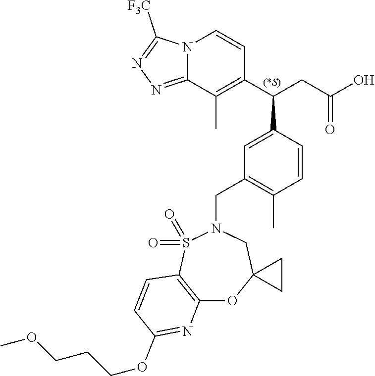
N12C(=NN=C1[F3C])C(C)=C(C(CC(O)=O)C1=CC(CN3S(=O)(=O)C4=C(OC5(C3)CC5)N=C(OCCCOC)C=C4)=C(C)C=C1)C=C2
